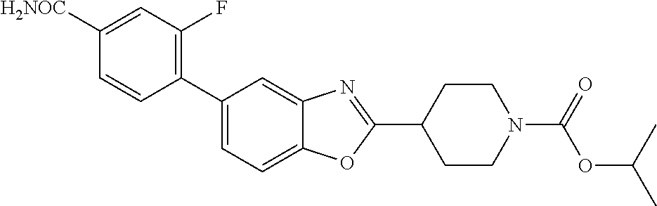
C1([H2NOC])=CC(F)=C(C2=CC=C3C(=C2)N=C(C2CCN(C(OC(C)C)=O)CC2)O3)C=C1
